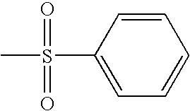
C1(S(=O)(=O)C)=CC=CC=C1
